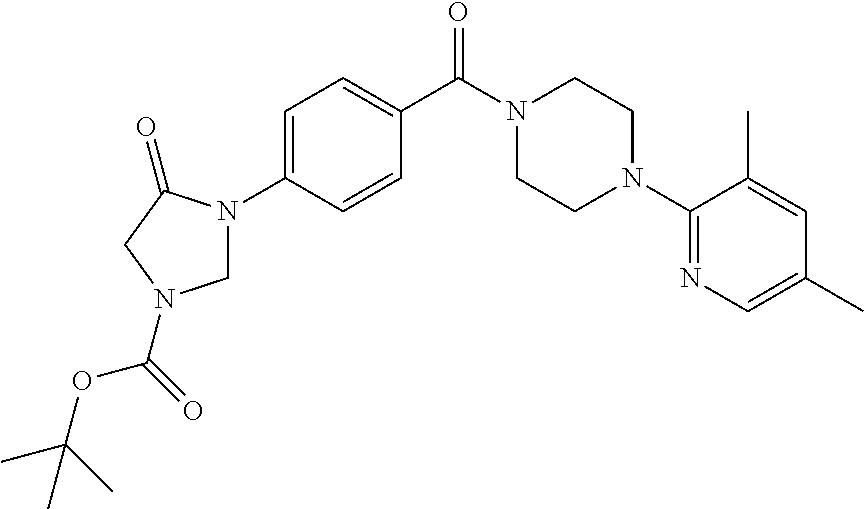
C1=C(N2CN(C(=O)OC(C)(C)C)CC2=O)C=CC(C(N2CCN(C3=NC=C(C)C=C3C)CC2)=O)=C1
